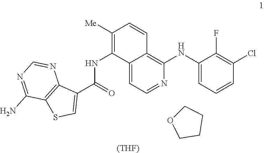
C1([Me])=C(NC(=O)C2=CSC3=C2N=CN=C3N)C2=CC=NC(NC3=CC=CC(Cl)=C3F)=C2C=C1.C1OCCC1.[(THF)]
